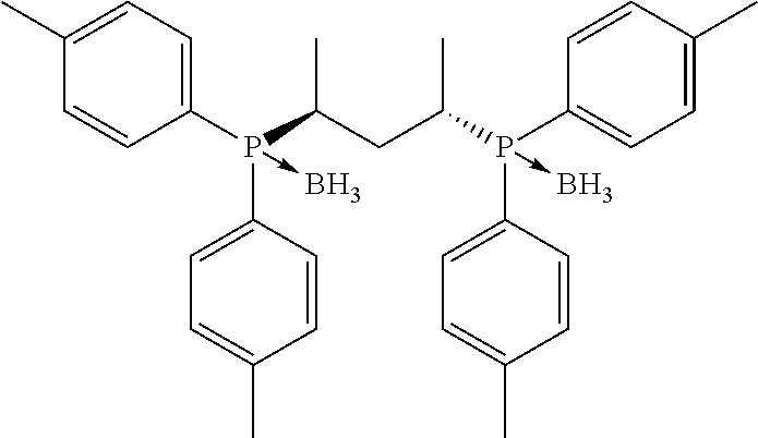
C1=CC(P(C(CC(P(C2=CC=C(C)C=C2)(C2=CC=C(C)C=C2)->B)C)C)(C2=CC=C(C)C=C2)->B)=CC=C1C
